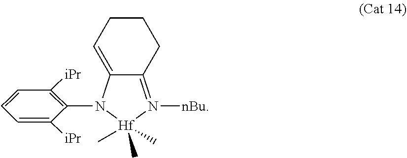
C12=N([nBu])[Hf](C)(C)(C)N(C3=C([iPr])C=CC=C3[iPr])C1=CCCC2
